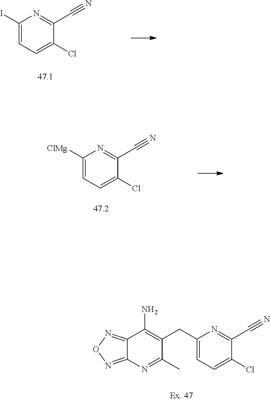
C1(I)=CC=C(Cl)C(C#N)=N1.C1([ClMg])=CC=C(Cl)C(C#N)=N1.C1(CC2=C(N)C3=NON=C3N=C2C)=CC=C(Cl)C(C#N)=N1
